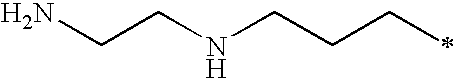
NCCNCCCC
